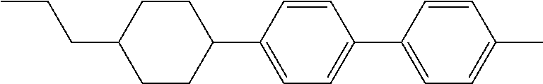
CCCC1CCC(C2=CC=C(C3=CC=C(C)C=C3)C=C2)CC1
